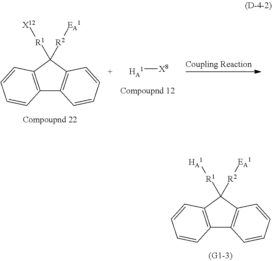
[HA1][X8].C12=C(C([R1][X12])([R2][EA1])C3=C1C=CC=C3)C=CC=C2.C12=C(C([R1][HA1])([R2][EA1])C3=C1C=CC=C3)C=CC=C2
